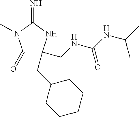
C1(=O)C(CC2CCCCC2)(CNC(NC(C)C)=O)NC(=N)N1C
